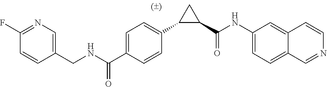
C1=C(C(NCC2=CN=C(F)C=C2)=O)C=CC(C2C(C(NC3=CC=C4C=NC=CC4=C3)=O)C2)=C1
